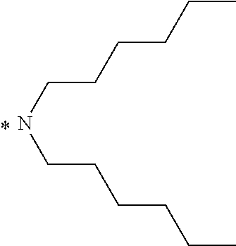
C(CNCCCCCC)CCCC
